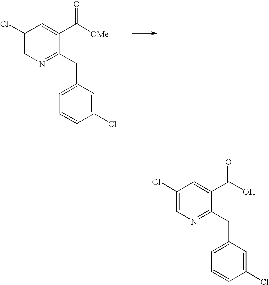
C1(Cl)=CN=C(CC2=CC=CC(Cl)=C2)C(C([OMe])=O)=C1.C1(Cl)=CN=C(CC2=CC=CC(Cl)=C2)C(C(O)=O)=C1
